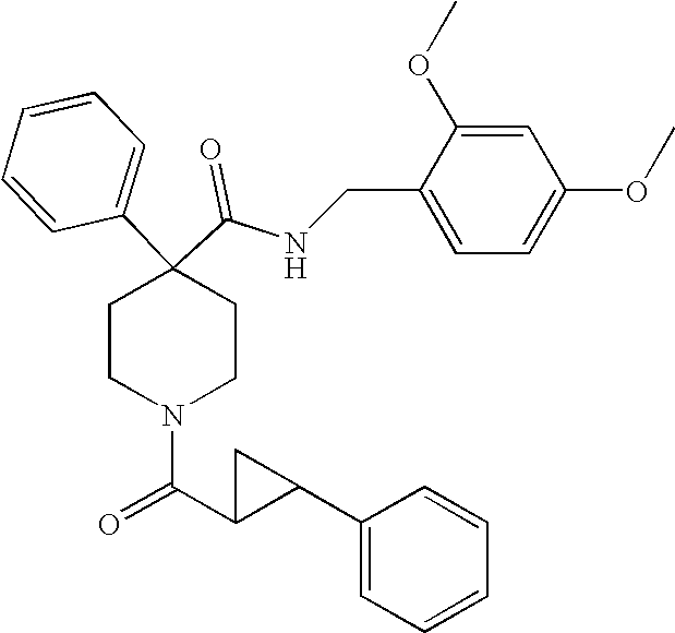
N(C(C1(C2=CC=CC=C2)CCN(C(C2C(C3=CC=CC=C3)C2)=O)CC1)=O)CC1=CC=C(OC)C=C1OC
